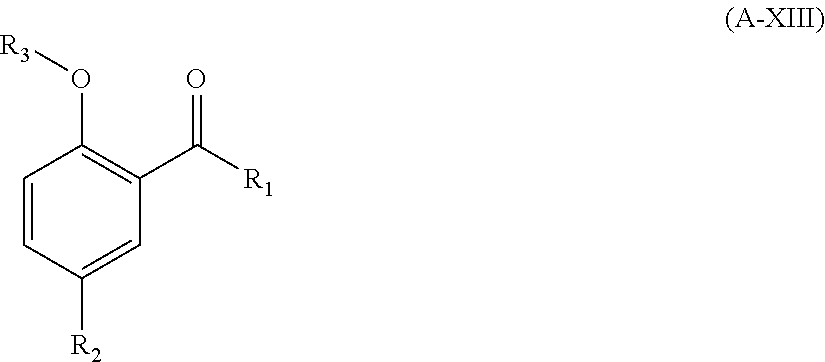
C1=CC([R2])=CC(C([R1])=O)=C1O[R3]
